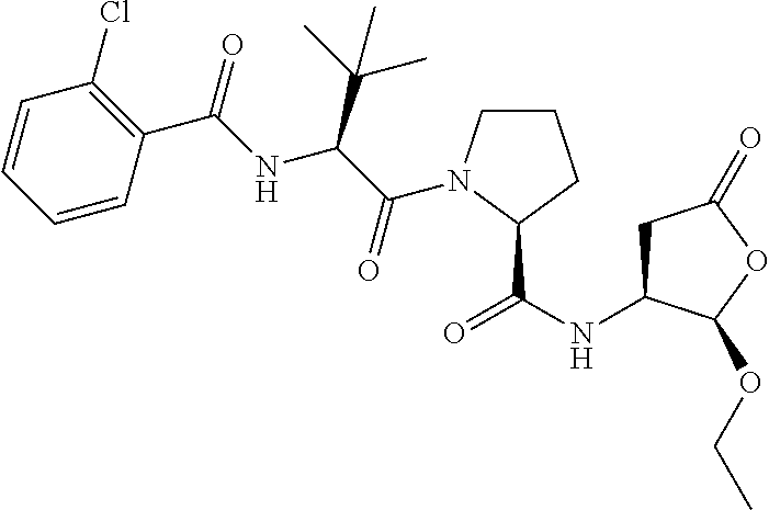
C1=CC=CC(C(=O)NC(C(C)(C)C)C(=O)N2CCCC2C(NC2CC(=O)OC2OCC)=O)=C1Cl
